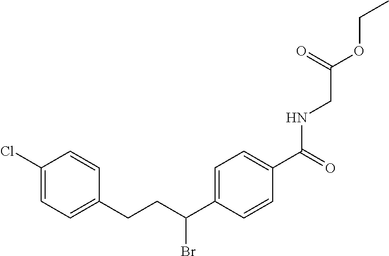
C1(Cl)=CC=C(CCC(C2=CC=C(C(=O)NCC(OCC)=O)C=C2)Br)C=C1
